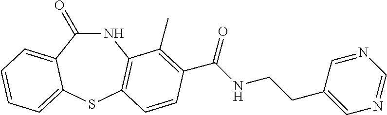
C1(=O)NC2=C(SC3=CC=CC=C13)C=CC(C(NCCC1=CN=CN=C1)=O)=C2C
